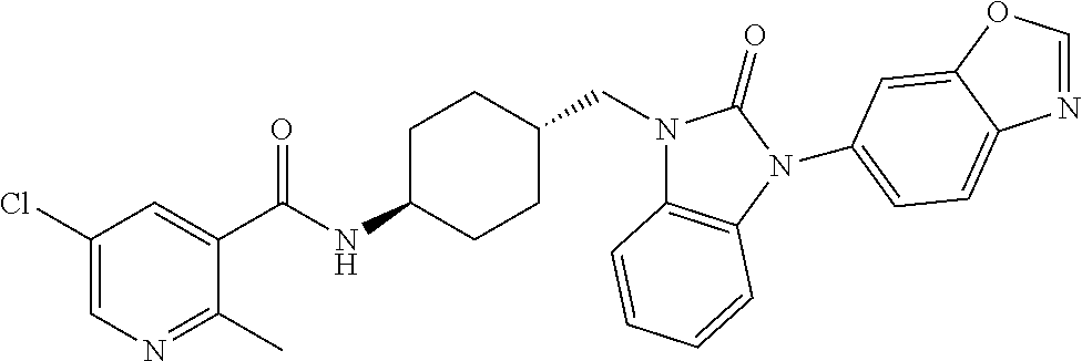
C1(Cl)=CN=C(C)C(C(NC2CCC(CN3C4=C(N(C5=CC=C6N=COC6=C5)C3=O)C=CC=C4)CC2)=O)=C1
